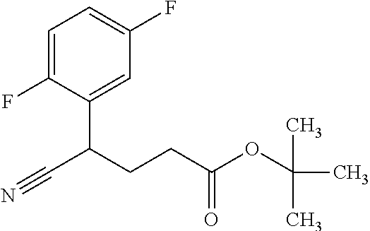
C1(F)=CC=C(F)C=C1C(C#N)CCC(=O)OC(C)(C)C
